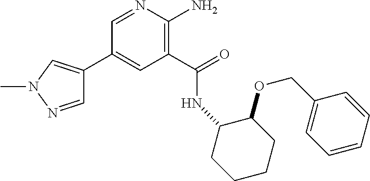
C1(C2=CN(C)N=C2)=CC(C(=O)NC2CCCCC2OCC2=CC=CC=C2)=C(N)N=C1
